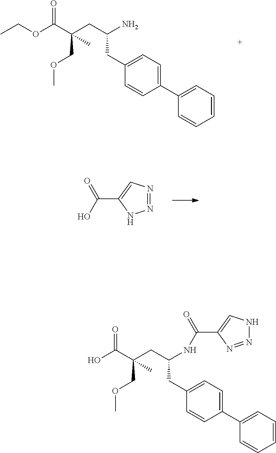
O(C(C(CC(N)CC1=CC=C(C2=CC=CC=C2)C=C1)(COC)C)=O)CC.N1=NC=C(C(O)=O)N1.C(C(CC(NC(=O)C1=CNN=N1)CC1=CC=C(C2=CC=CC=C2)C=C1)(COC)C)(=O)O
